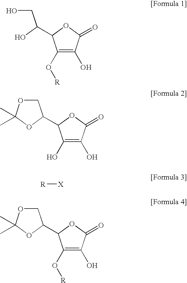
C1(O[R])=C(O)C(=O)OC1C(CO)O.C1(O)=C(O)C(=O)OC1C1COC(C)(C)O1.[R][X].C1(O[R])=C(O)C(=O)OC1C1COC(C)(C)O1
